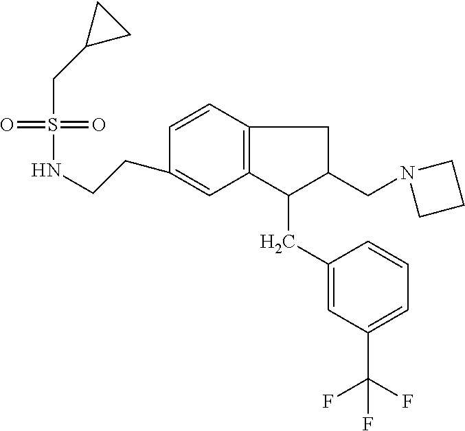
S(=O)(=O)(CC1CC1)NCCC1=CC2=C(C=C1)CC(CN1CCC1)C2CC1=CC(C(F)(F)F)=CC=C1
